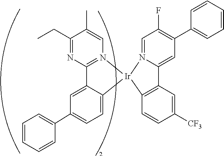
C1=CC=CC(C2=CC=C3C(=C2)C2=N(C=C(C)C(CC)=N2)[Ir]32N3=CC(F)=C(C4=CC=CC=C4)C=C3C3=C2C=CC([CF3])=C3)=C1
